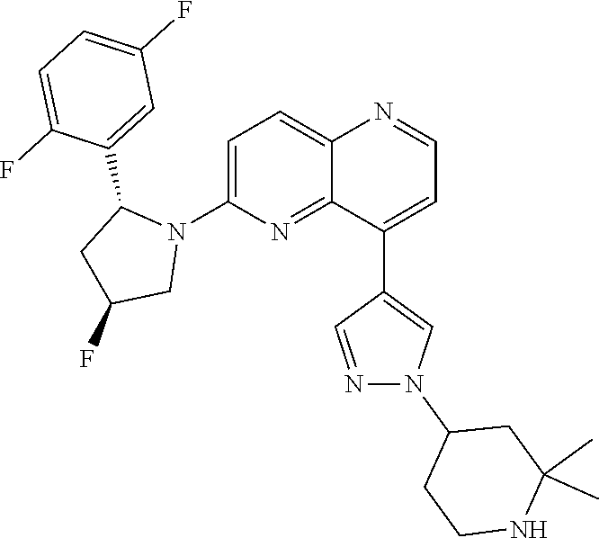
C1=C(N2C(C3=CC(F)=CC=C3F)CC(F)C2)N=C2C(=C1)N=CC=C2C1=CN(C2CCNC(C)(C)C2)N=C1
